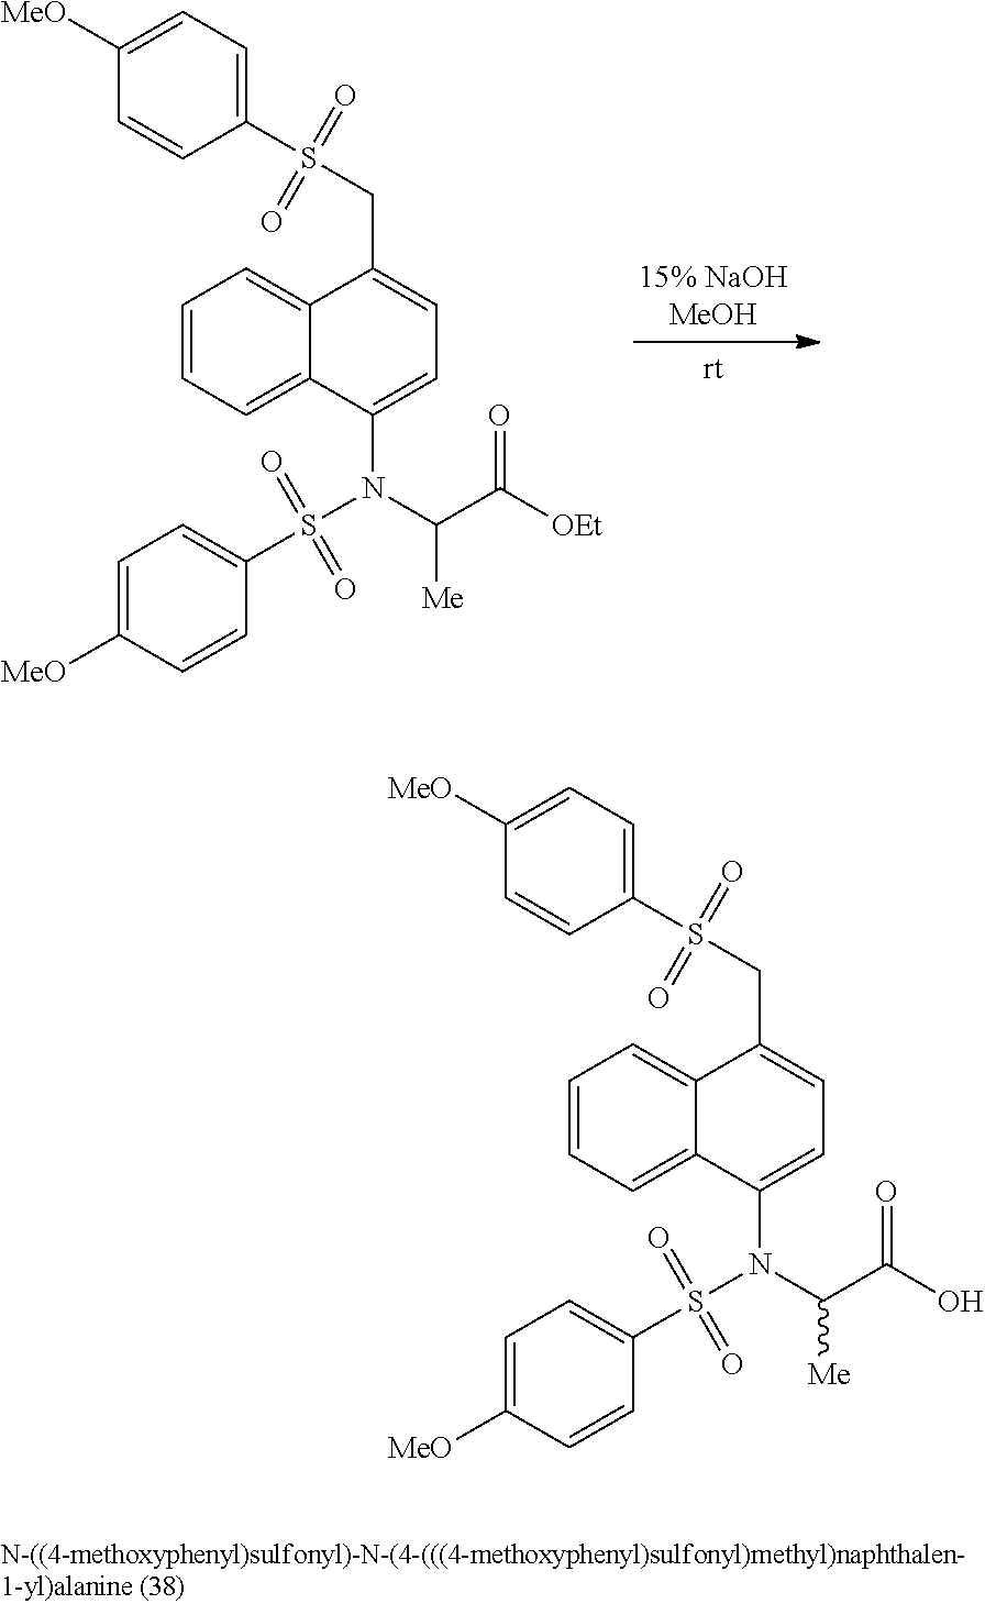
C1=CC=C2C(=C1)C(CS(C1=CC=C([MeO])C=C1)(=O)=O)=CC=C2N(C(C([OEt])=O)[Me])S(C1=CC=C([MeO])C=C1)(=O)=O.C1=CC=C2C(=C1)C(CS(C1=CC=C([MeO])C=C1)(=O)=O)=CC=C2N(C(C(O)=O)[Me])S(C1=CC=C([MeO])C=C1)(=O)=O
